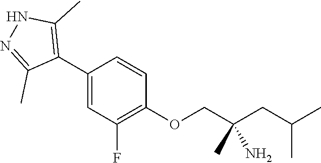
C1(C2=C(C)NN=C2C)=CC(F)=C(OCC(CC(C)C)(C)N)C=C1
